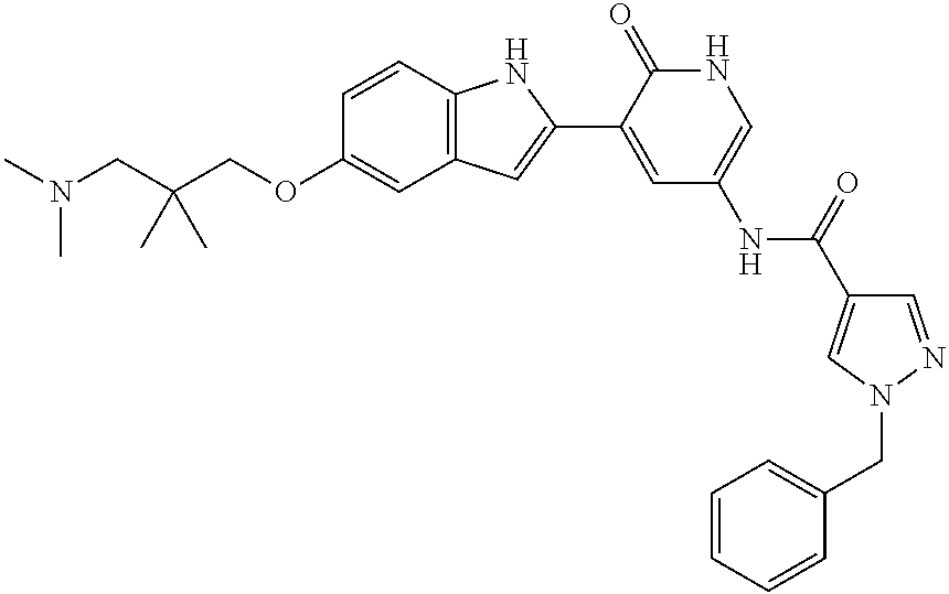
N(C)(CC(COC1=CC2=C(C=C1)NC(C1=CC(NC(=O)C3=CN(CC4=CC=CC=C4)N=C3)=CNC1=O)=C2)(C)C)C
